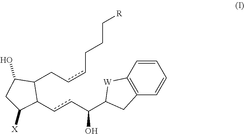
C(ccCCC[R])C1C(ccC(O)C2[W]C3=C(C=CC=C3)C2)C([X])CC1O
